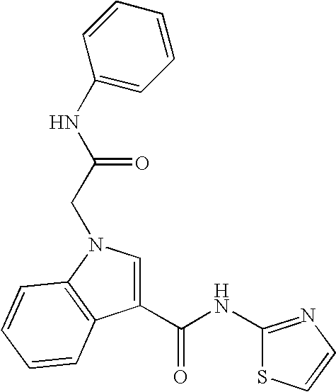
C1(C(NC2=NC=CS2)=O)=CN(CC(NC2=CC=CC=C2)=O)C2=C1C=CC=C2
